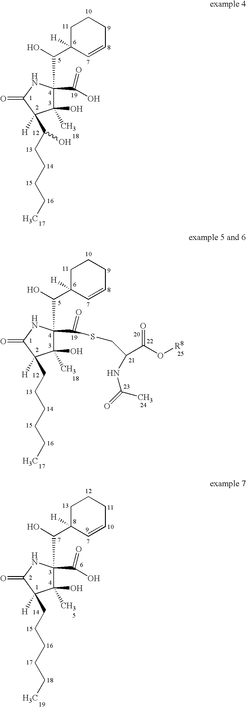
C1C(C(C2(C(=O)O)C(O)(C)C([H])(C(CCCCC)O)C(=O)N2)O)([H])C=CCC1.C1C(C(C2(C(=O)SCC(NC(=O)C)C(O[R8])=O)C(O)(C)C([H])(CCCCCC)C(=O)N2)O)([H])C=CCC1.C1C(C(C2(C(=O)O)C(O)(C)C([H])(CCCCCC)C(=O)N2)O)([H])C=CCC1
